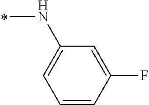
N(C1=CC=CC(F)=C1)C
